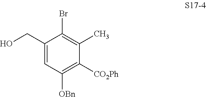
C1(CO)=CC([OBn])=C([CO2Ph])C(C)=C1Br
